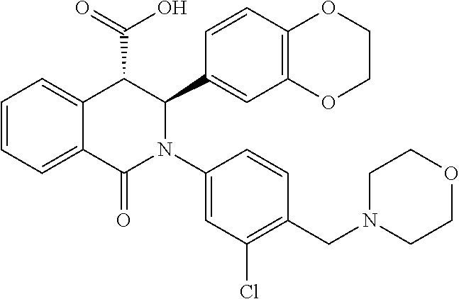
C1=CC=C2C(=C1)C(C(=O)O)C(C1=CC3=C(C=C1)OCCO3)N(C1=CC(Cl)=C(CN3CCOCC3)C=C1)C2=O
